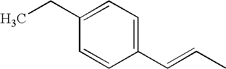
C1(C=CC)=CC=C(CC)C=C1
